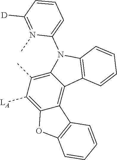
C12=C(C)C([LA])=C3C(=C1C1=C(N2C2=CC=CC([D])=N2C)C=CC=C1)C1=C(O3)C=CC=C1
